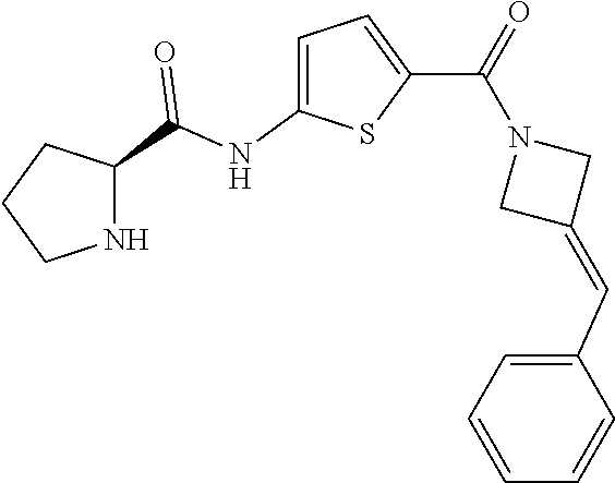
C1CNC(C(NC2=CC=C(C(=O)N3CC(=CC4=CC=CC=C4)C3)S2)=O)C1
